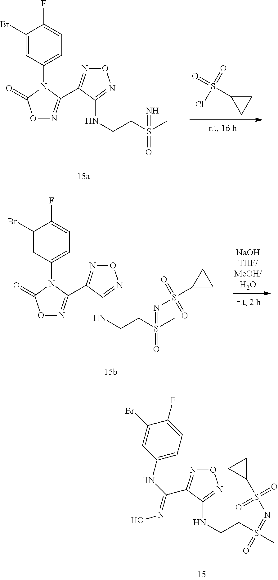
C1(NC(=NO)C2=NON=C2NCCS(C)(=NS(C2CC2)(=O)=O)=O)=CC=C(F)C(Br)=C1.S(Cl)(=O)(=O)C1CC1.C1(Br)=CC(N2C(=O)ON=C2C2=NON=C2NCCS(C)(=O)=N)=CC=C1F.C1(Br)=CC(N2C(=O)ON=C2C2=NON=C2NCCS(C)(=O)=NS(C2CC2)(=O)=O)=CC=C1F
